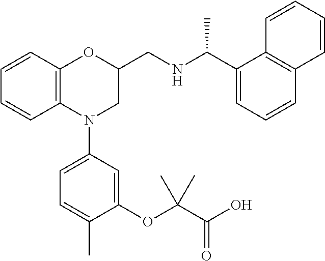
C1=CC2=C(C=C1)N(C1=CC=C(C)C(OC(C(O)=O)(C)C)=C1)CC(CNC(C1=CC=CC3=C1C=CC=C3)C)O2
